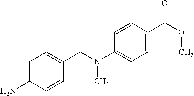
C1=C(N)C=CC(CN(C2=CC=C(C(OC)=O)C=C2)C)=C1
